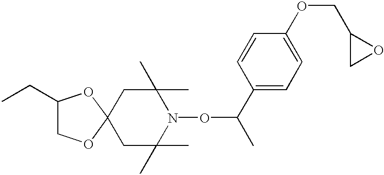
C1C(C)(C)N(OC(C)C2=CC=C(OCC3CO3)C=C2)C(C)(C)CC12OCC(CC)O2
